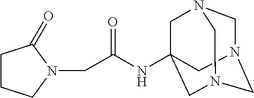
C1N(CC(NC23CN4CN(CN(C2)C4)C3)=O)C(=O)CC1
